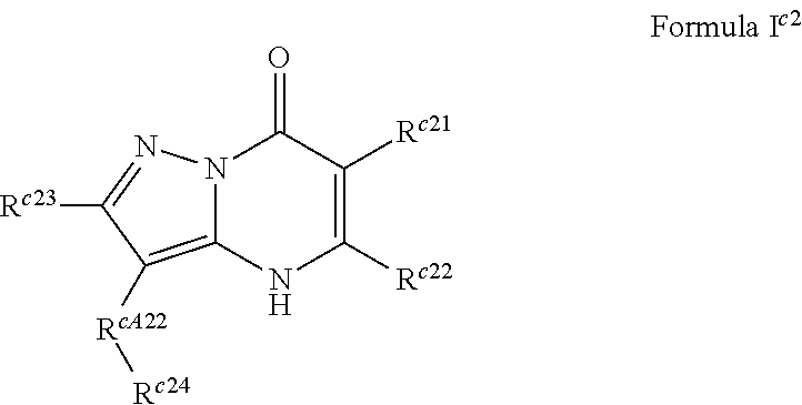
C12=C([RcA22][Rc24])C([Rc23])=NN1C(=O)C([Rc21])=C([Rc22])N2
